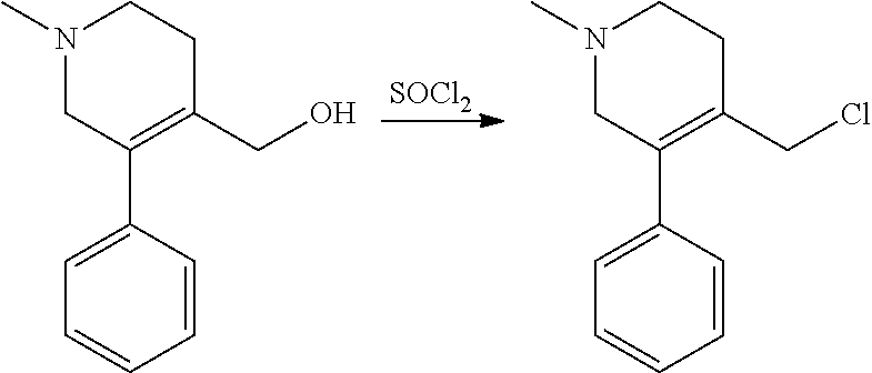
[SOCl2].N1(C)CC(C2=CC=CC=C2)=C(CO)CC1.N1(C)CC(C2=CC=CC=C2)=C(CCl)CC1
